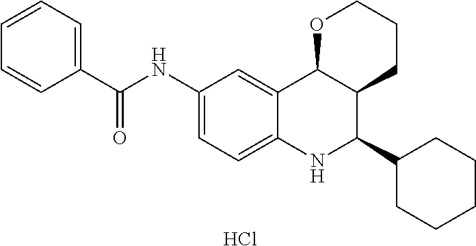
C12=CC(NC(C3=CC=CC=C3)=O)=CC=C1NC(C1CCCCC1)C1C2OCCC1.Cl
